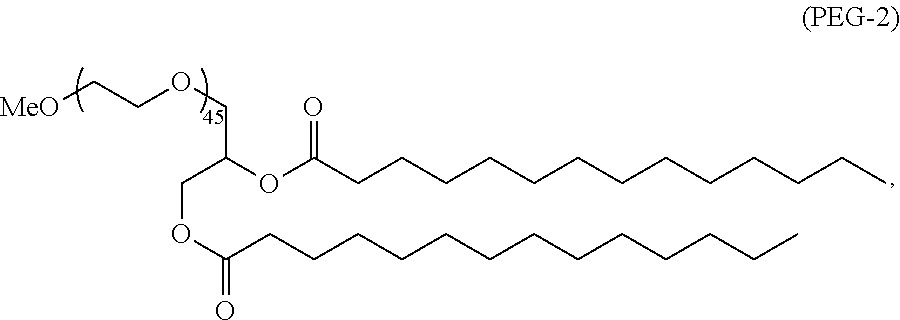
C(OC(CCCCCCCCCCCCC)=O)C(OC(CCCCCCCCCCCCC)=O)COCC[MeO]
